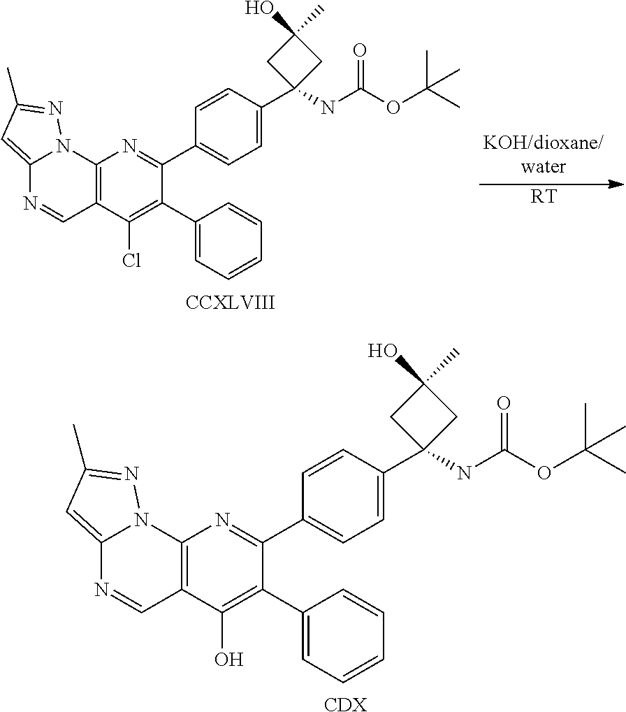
[CCXLVIII].C12=CC(C)=NN1C1=C(C=N2)C(Cl)=C(C2=CC=CC=C2)C(C2=CC=C(C3(NC(OC(C)(C)C)=O)CC(O)(C)C3)C=C2)=N1.[RT].C12=CC(C)=NN1C1=C(C=N2)C(O)=C(C2=CC=CC=C2)C(C2=CC=C(C3(NC(OC(C)(C)C)=O)CC(O)(C)C3)C=C2)=N1.[CDX]
